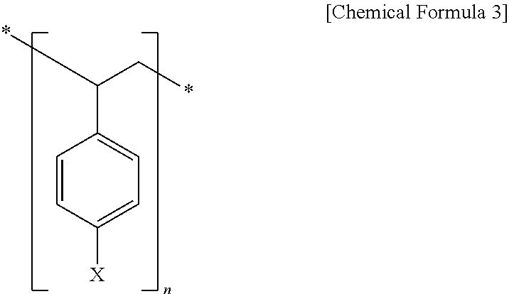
C1=CC([X])=CC=C1C(*)C*
